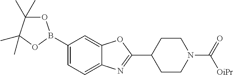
C1=C(B2OC(C)(C)C(C)(C)O2)C=C2C(=C1)N=C(C1CCN(C(=O)[OiPr])CC1)O2
